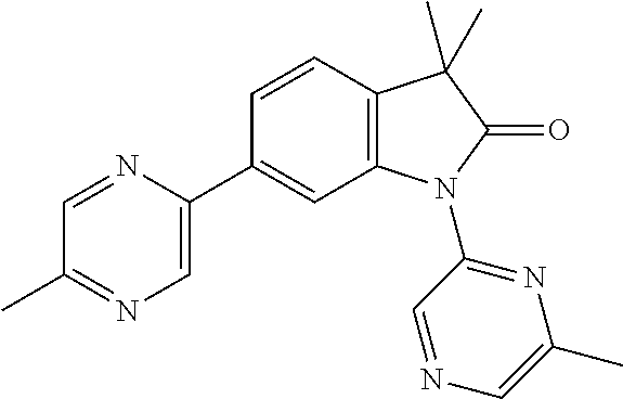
C12=C(C=CC(C3=CN=C(C)C=N3)=C1)C(C)(C)C(=O)N2C1=NC(C)=CN=C1
